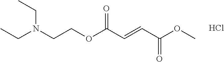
Cl.C(COC(C=CC(OC)=O)=O)N(CC)CC
